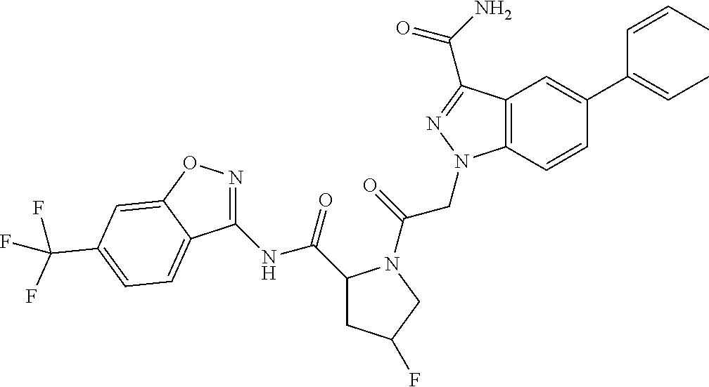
CC=CC(=CC)C1=CC2=C(C=C1)N(CC(=O)N1C(C(=O)NC3=NOC4=CC(C(F)(F)F)=CC=C34)CC(F)C1)N=C2C(=O)N
